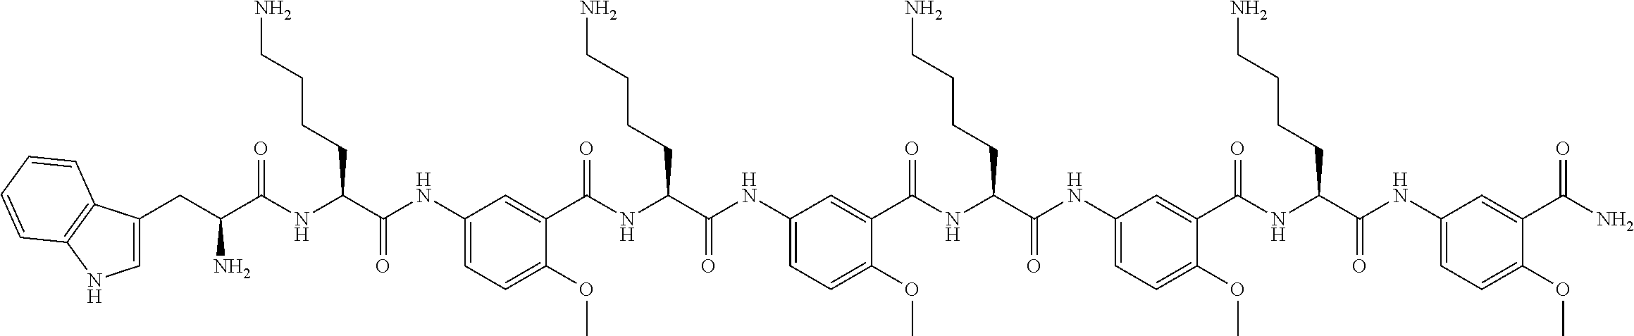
C1(NC(C(NC(=O)C(CC2=CNC3=C2C=CC=C3)N)CCCCN)=O)=CC=C(OC)C(C(NC(C(NC2=CC=C(OC)C(C(NC(C(NC3=CC=C(OC)C(C(NC(C(NC4=CC=C(OC)C(C(N)=O)=C4)=O)CCCCN)=O)=C3)=O)CCCCN)=O)=C2)=O)CCCCN)=O)=C1
